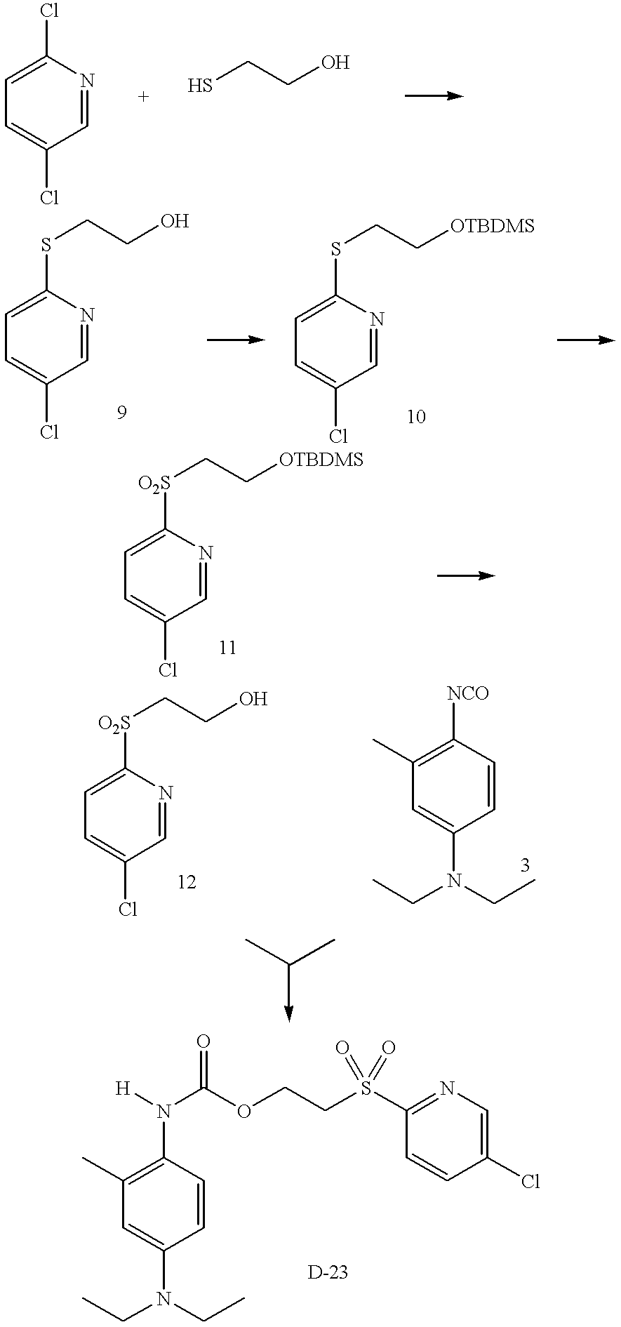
C1(Cl)=CC=C(Cl)C=N1.SCCO.C1(SCCO)=CC=C(Cl)C=N1.C1(SCC[OTBDMS])=CC=C(Cl)C=N1.C1([O2S]CC[OTBDMS])=CC=C(Cl)C=N1.C1([O2S]CCO)=CC=C(Cl)C=N1.C1([NCO])=C(C)C=C(N(CC)CC)C=C1.C1(N([H])C(OCCS(C2=NC=C(Cl)C=C2)(=O)=O)=O)=C(C)C=C(N(CC)CC)C=C1
